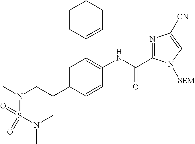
N1(C)S(=O)(=O)N(C)CC(C2=CC(C3=CCCCC3)=C(NC(C3=NC([CN])=CN3[SEM])=O)C=C2)C1
